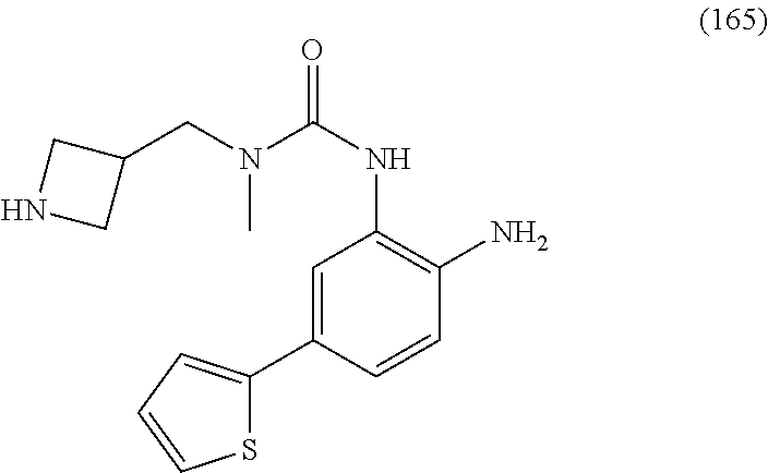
S1C(C2=CC(NC(=O)N(CC3CNC3)C)=C(N)C=C2)=CC=C1
